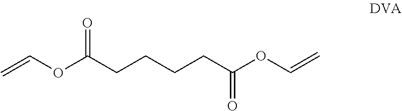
C=COC(CCCCC(OC=C)=O)=O
